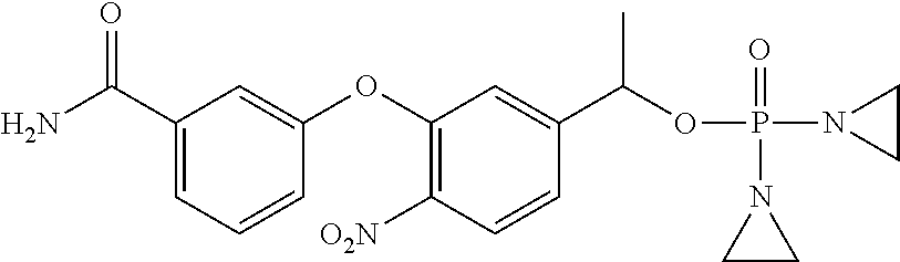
C1(OC2=CC(C(N)=O)=CC=C2)=C([O2N])C=CC(C(OP(N2CC2)(=O)N2CC2)C)=C1
